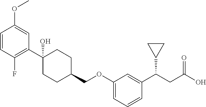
C1=CC(F)=C(C2(O)CCC(COC3=CC=CC(C(CC(O)=O)C4CC4)=C3)CC2)C=C1OC
